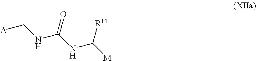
[M]C(NC(NC[A])=O)[R11]
